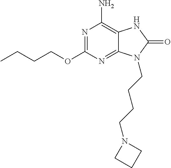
N1=C(OCCCC)N=C2C(=C1N)NC(=O)N2CCCCN1CCC1
